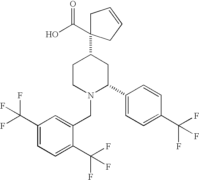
C1(C(F)(F)F)=CC=C(C(F)(F)F)C(CN2C(C3=CC=C(C(F)(F)F)C=C3)CC(C3(C(O)=O)CC=CC3)CC2)=C1
